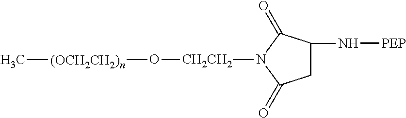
C1C(N[PEP])C(=O)N([CH2CH2]O[(OCH2CH2)n]C)C1=O
